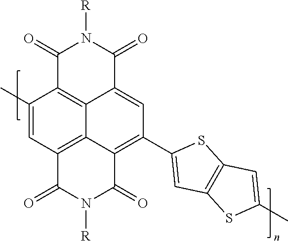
C1(=O)C2=C3C(=CC(C4=CC5=C(S4)C=C(C)S5)=C4C3=C(C=C2C)C(=O)N([R])C4=O)C(=O)N1[R]
